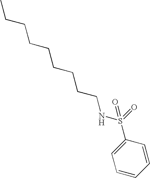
CCCCCCCCCNS(C1=CC=CC=C1)(=O)=O
